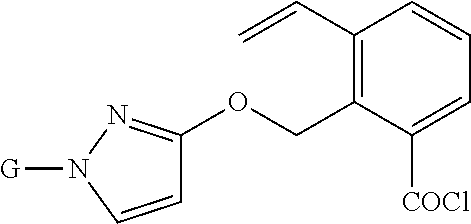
C1(C=C)=C(COC2=NN([G])C=C2)C([COCl])=CC=C1
